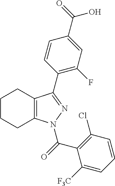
C1CCC2=C(C1)C(C1=C(F)C=C(C(=O)O)C=C1)=NN2C(=O)C1=C(Cl)C=CC=C1[F3C]
